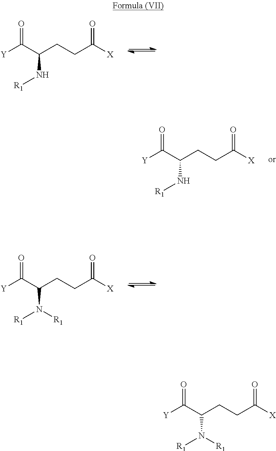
[Y]C(C(CCC([X])=O)N[R1])=O.[Y]C(C(CCC([X])=O)N[R1])=O.[Y]C(C(CCC([X])=O)N([R1])[R1])=O.[Y]C(C(CCC([X])=O)N([R1])[R1])=O
